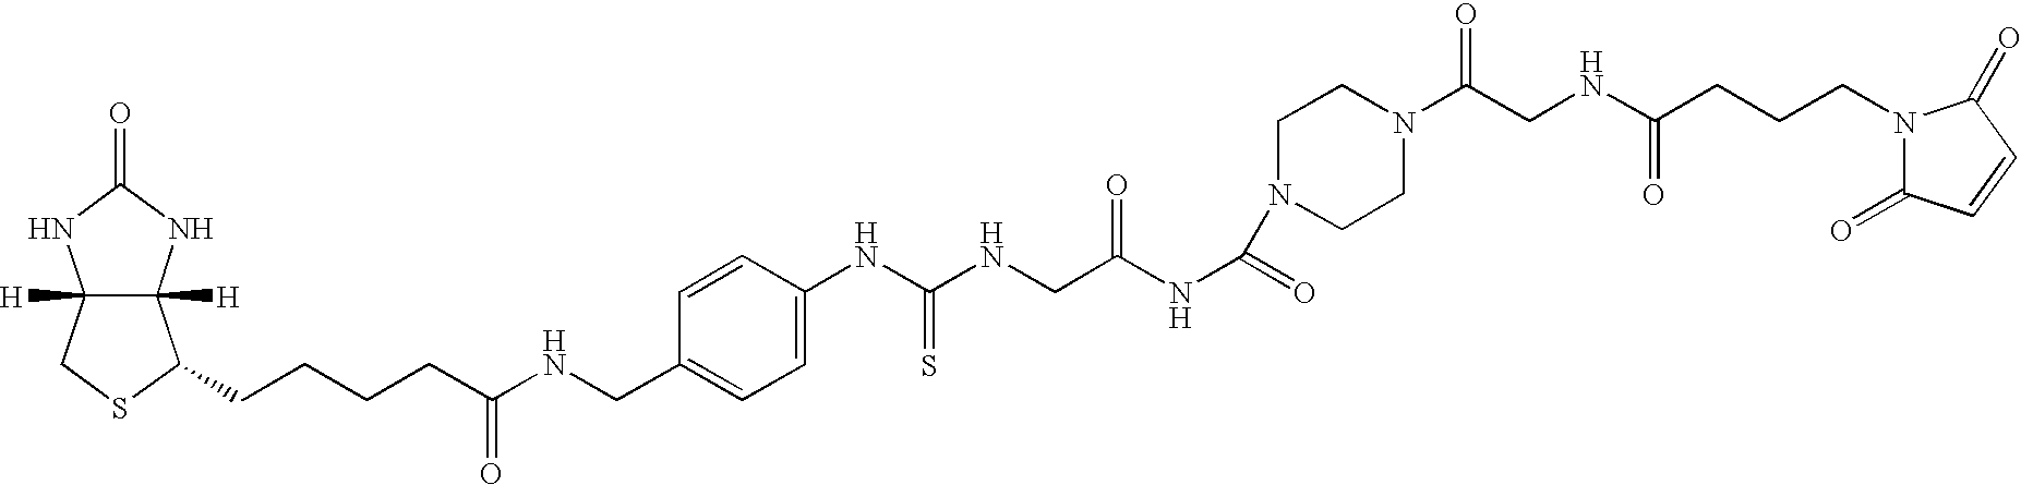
C12([H])C([H])(NC(=O)N1)C(CCCCC(NCC1=CC=C(NC(NCC(NC(=O)N3CCN(C(CNC(CCCN4C(=O)C=CC4=O)=O)=O)CC3)=O)=S)C=C1)=O)SC2
